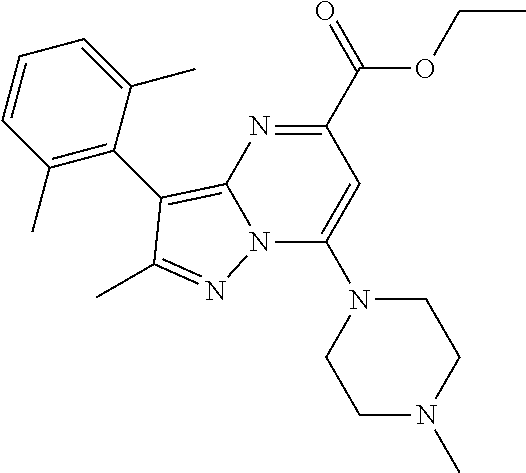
C1=CC(C)=C(C2=C3N(C(N4CCN(C)CC4)=CC(C(=O)OCC)=N3)N=C2C)C(C)=C1
